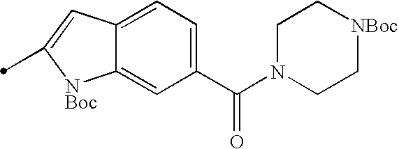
C12=CC=C(C(N3CC[NBoc]CC3)=O)C=C1[NBoc]C(C)=C2
